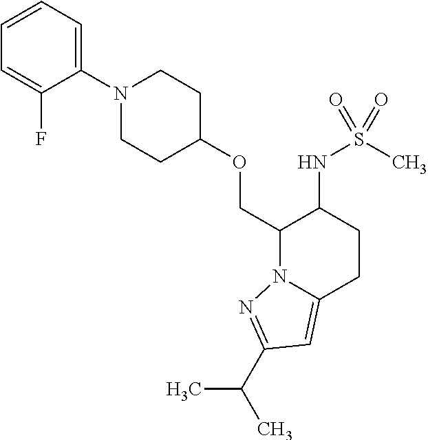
C1CN(C2=CC=CC=C2F)CCC1OCC1N2C(=CC(C(C)C)=N2)CCC1NS(C)(=O)=O
